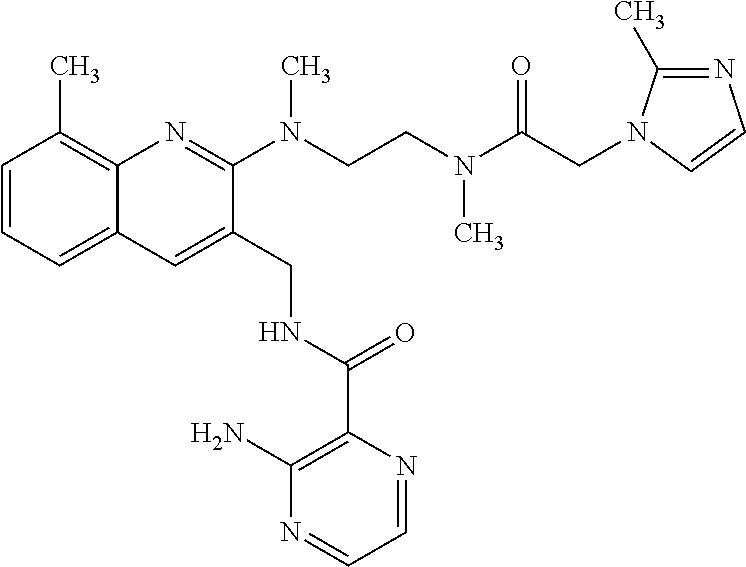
C1=CC=C2C(=C1C)N=C(N(C)CCN(C(CN1C(C)=NC=C1)=O)C)C(CNC(C1=C(N)N=CC=N1)=O)=C2
